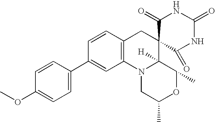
COC1=CC=C(C2=CC3=C(C=C2)CC2(C4([H])N3CC(C)OC4C)C(=O)NC(=O)NC2=O)C=C1
